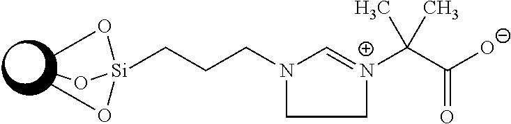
C1=[N+](C(C([O-])=O)(C)C)CCN1CCC[Si](OC)(OC)OC
